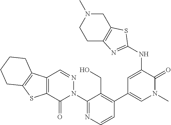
C1(N2N=CC3=C(C2=O)SC2=C3CCCC2)=NC=CC(C2=CN(C)C(=O)C(NC3=NC4=C(S3)CN(C)CC4)=C2)=C1CO
